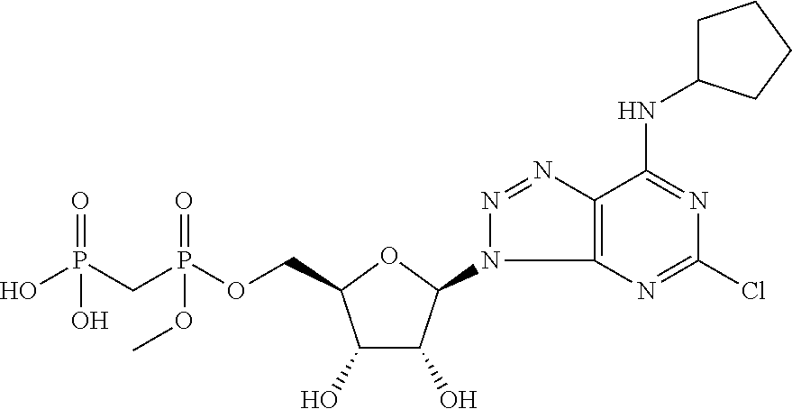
C1(O)C(O)C(N2C3=C(N=N2)C(NC2CCCC2)=NC(Cl)=N3)OC1COP(CP(O)(=O)O)(=O)OC
